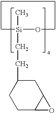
C[Si](CCC1CCC2C(C1)O2)(OC)C
